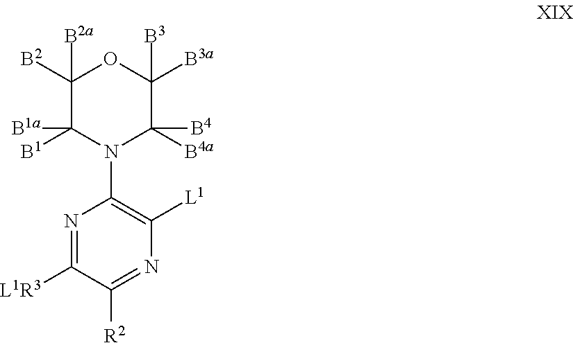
C1([B2])([B2a])C([B1])([B1a])N(C2=C([L1])N=C([R2])C([L1R3])=N2)C([B4a])([B4])C([B3a])([B3])O1
